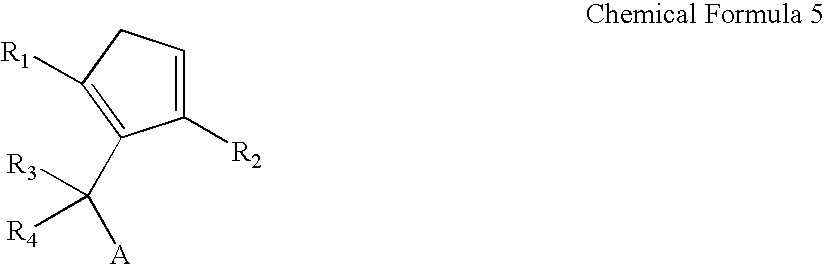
C1([R2])=CCC([R1])=C1C([R3])([A])[R4]
